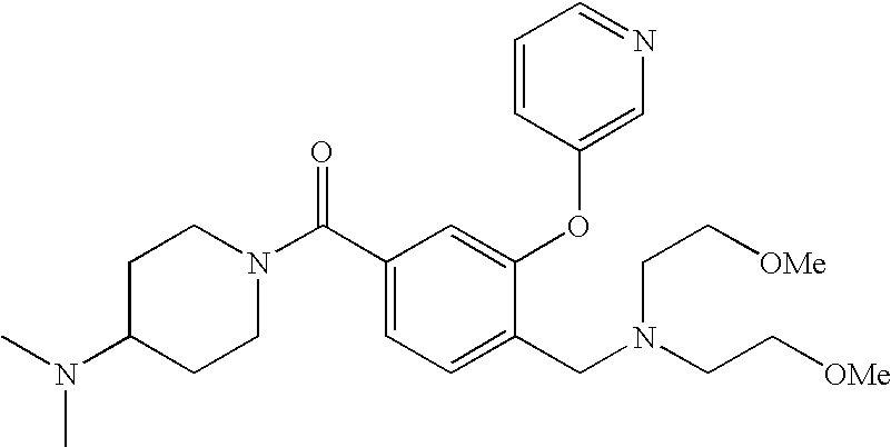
C1C(N(C)C)CCN(C(C2=CC=C(CN(CC[OMe])CC[OMe])C(OC3=CN=CC=C3)=C2)=O)C1
